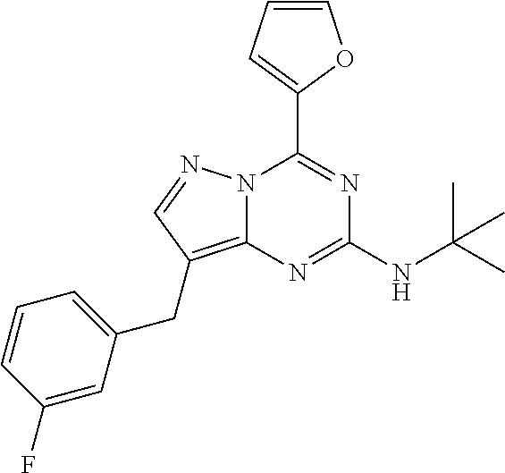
N12C(=C(CC3=CC=CC(F)=C3)C=N1)N=C(NC(C)(C)C)N=C2C1=CC=CO1
